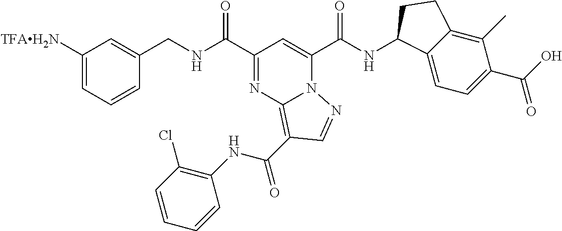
C(NC(C1=NC2=C(C(NC3=C(Cl)C=CC=C3)=O)C=NN2C(C(NC2C3=CC=C(C(=O)O)C(C)=C3CC2)=O)=C1)=O)C1=CC([TFAH2N])=CC=C1
